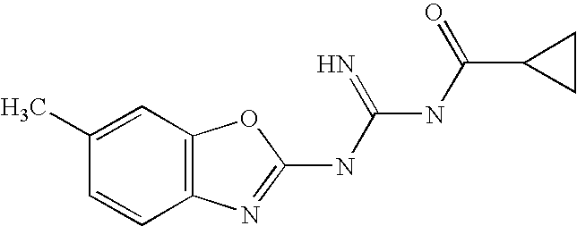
C12=C(N=C(NC(NC(=O)C3CC3)=N)O1)C=CC(C)=C2
